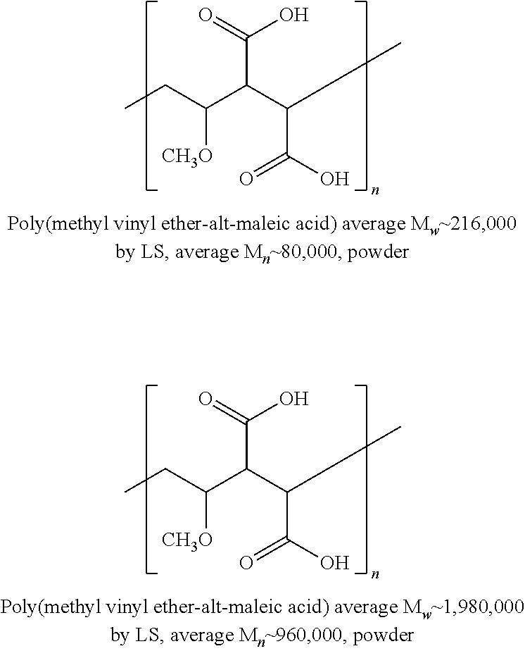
CCC(C(C(C(O)=O)C)C(=O)O)[CH3O].CCC(C(C(C(O)=O)C)C(=O)O)[CH3O]
